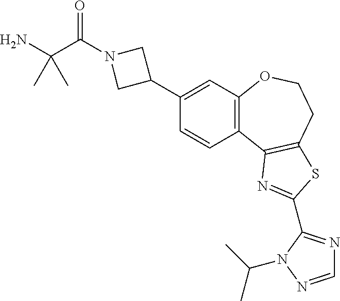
C1=CC2=C(C=C1C1CN(C(=O)C(C)(N)C)C1)OCCC1=C2N=C(C2=NC=NN2C(C)C)S1
